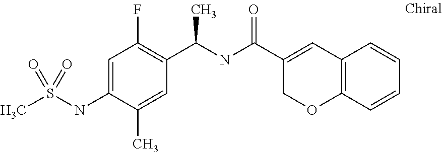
C1=C(NS(C)(=O)=O)C(C)=CC(C(NC(C2=CC3=C(OC2)C=CC=C3)=O)C)=C1F
